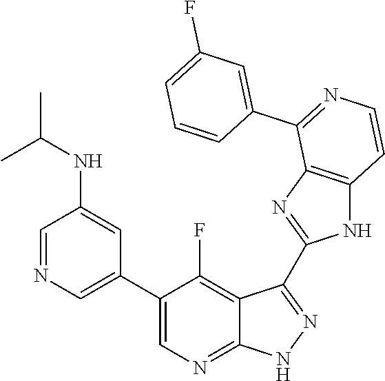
C1=NC=C(C2=CN=C3C(=C2F)C(C2=NC4=C(N2)C=CN=C4C2=CC(F)=CC=C2)=NN3)C=C1NC(C)C
